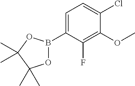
O1B(C2=CC=C(Cl)C(OC)=C2F)OC(C)(C)C1(C)C
